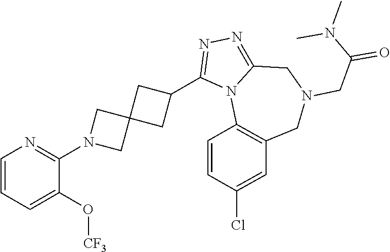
C1=CC=C(O[CF3])C(N2CC3(C2)CC(C2=NN=C4N2C2=C(CN(CC(=O)N(C)C)C4)C=C(Cl)C=C2)C3)=N1
